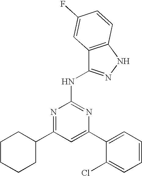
C1=C(C2=CC=CC=C2Cl)N=C(NC2=NNC3=C2C=C(F)C=C3)N=C1C1CCCCC1
